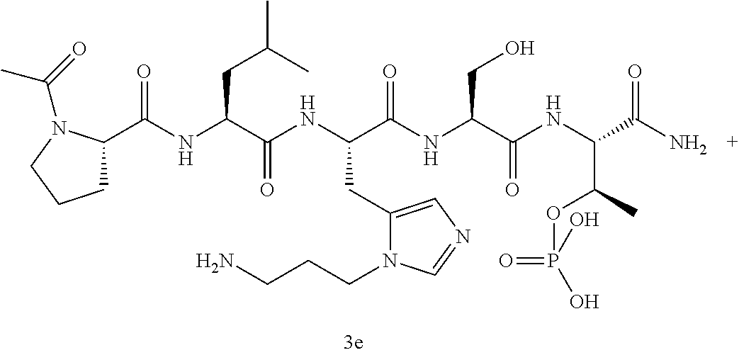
C1C(C(NC(C(NC(C(NC(C(NC(C(N)=O)C(C)OP(=O)(O)O)=O)CO)=O)CC2=CN=CN2CCCN)=O)CC(C)C)=O)N(C(=O)C)CC1
